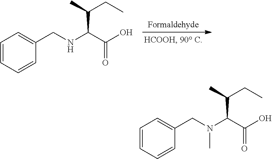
N(C(C(O)=O)C(C)CC)CC1=CC=CC=C1.N(C(C(O)=O)C(C)CC)(CC1=CC=CC=C1)C
